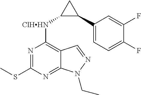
N1=C(SC)N=C2C(=C1[ClHHN]C1C(C3=CC=C(F)C(F)=C3)C1)C=NN2CC
